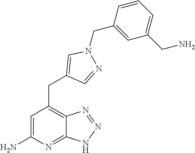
C1=C(N)N=C2C(=C1CC1=CN(CC3=CC(CN)=CC=C3)N=C1)N=NN2
